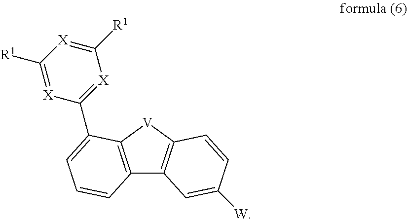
C12=C([V]C3=C1C=C([W])C=C3)C(C1=[X]C([R1])=[X]C([R1])=[X]1)=CC=C2
